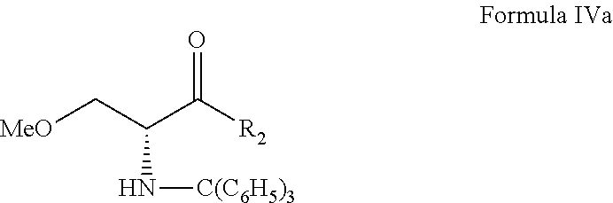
C(N[C(C6H5)3])(C[MeO])C([R2])=O
